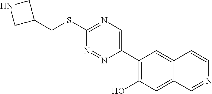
S(C1=NC=C(C2=C(O)C=C3C(=C2)C=CN=C3)N=N1)CC1CNC1
